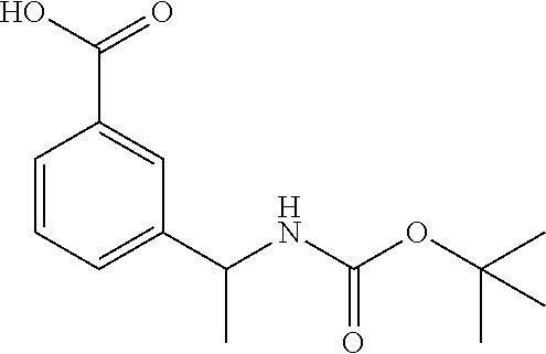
C1=CC=C(C(NC(=O)OC(C)(C)C)C)C=C1C(=O)O
